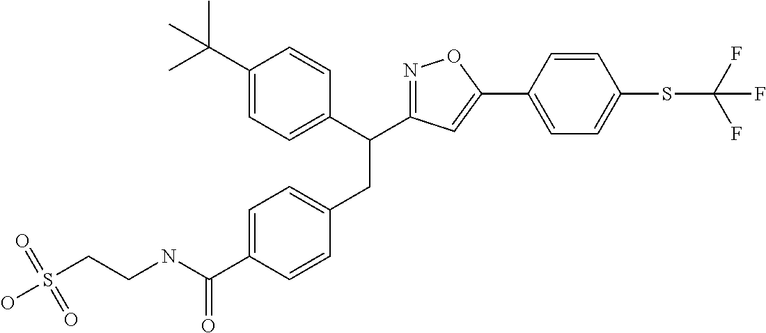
C1(CC(C2=CC=C(C(C)(C)C)C=C2)C2=NOC(C3=CC=C(SC(F)(F)F)C=C3)=C2)=CC=C(C(NCCS(O)(=O)=O)=O)C=C1
